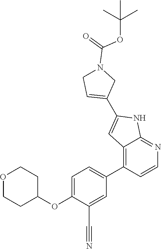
C1=C(OC2CCOCC2)C(C#N)=CC(C2=C3C(=NC=C2)NC(C2=CCN(C(=O)OC(C)(C)C)C2)=C3)=C1
